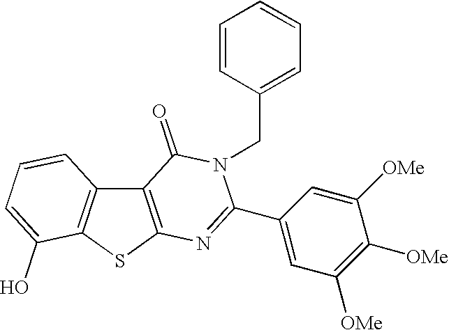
C12=C(SC3=C1C=CC=C3O)N=C(C1=CC([OMe])=C([OMe])C([OMe])=C1)N(CC1=CC=CC=C1)C2=O
